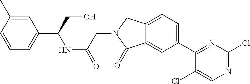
C1(C2=NC(Cl)=NC=C2Cl)=CC=C2C(=C1)C(=O)N(CC(=O)NC(C1=CC=CC(C)=C1)CO)C2
